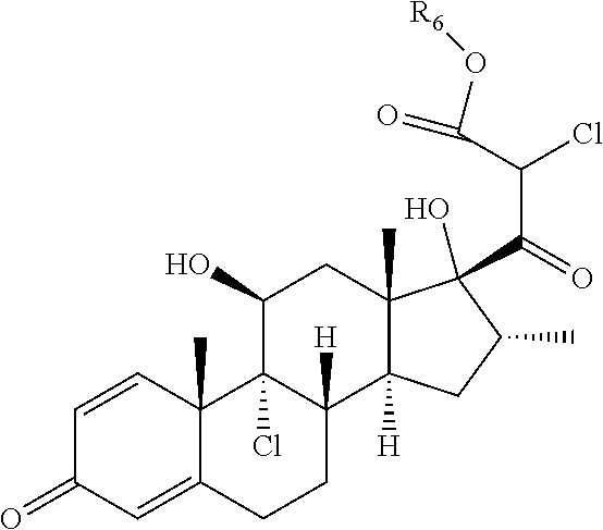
C1=CC2(C)C(=CC1=O)CCC1([H])C2(Cl)C(O)CC2(C)C1([H])CC(C)C2(O)C(=O)C(Cl)C(=O)O[R6]
